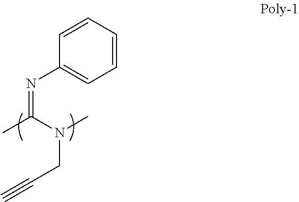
C1=CC=CC=C1N=C(C)N(CC#C)C
